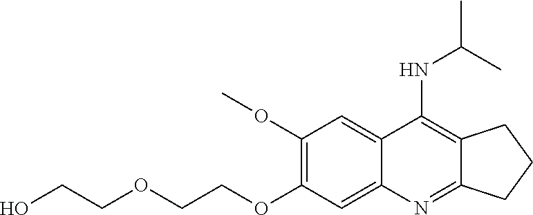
C1(OC)=C(OCCOCCO)C=C2C(=C1)C(NC(C)C)=C1C(=N2)CCC1
